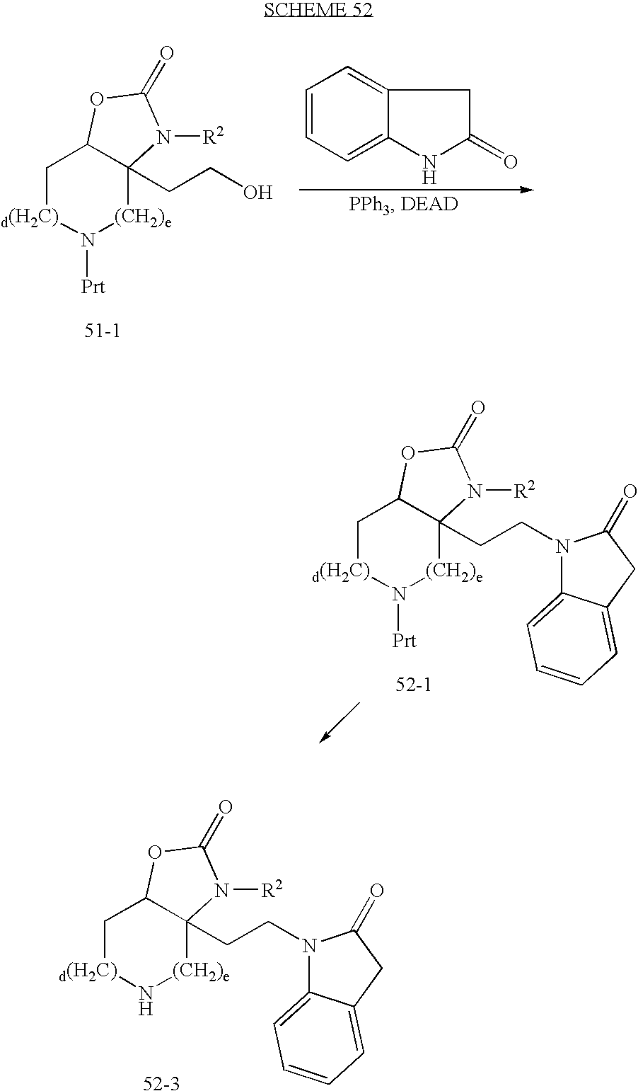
C1[d(H2C)]N[(CH2)e]C2(CCN3C4=CC=CC=C4CC3=O)C1OC(=O)N2[R2].C1[d(H2C)]N([Prt])[(CH2)e]C2(CCO)C1OC(=O)N2[R2].C12=CC=CC=C1NC(=O)C2.C1[d(H2C)]N([Prt])[(CH2)e]C2(CCN3C4=CC=CC=C4CC3=O)C1OC(=O)N2[R2]
